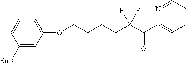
C1([BnO])=CC(OCCCCC(C(C2=CC=CC=N2)=O)(F)F)=CC=C1
